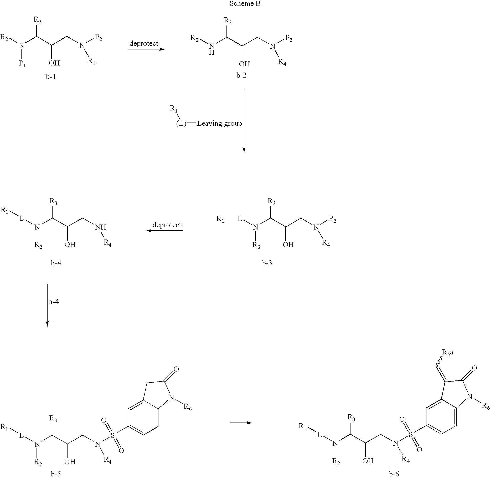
N(C(C(CN([P2])[R4])O)[R3])([R2])[P1].N(C(C(CN([P2])[R4])O)[R3])[R2].[(L)]([Leaving group])[R1].[R1][L]N(C(C(CN([P2])[R4])O)[R3])[R2].N(C(C(CN[R4])O)[R3])([L][R1])[R2].N(C(C(CN([R4])S(C1=CC=C2C(=C1)CC(=O)N2[R6])(=O)=O)O)[R3])([L][R1])[R2].N(C(C(CN([R4])S(C1=CC=C2C(=C1)C(=C[R5a])C(=O)N2[R6])(=O)=O)O)[R3])([L][R1])[R2]
